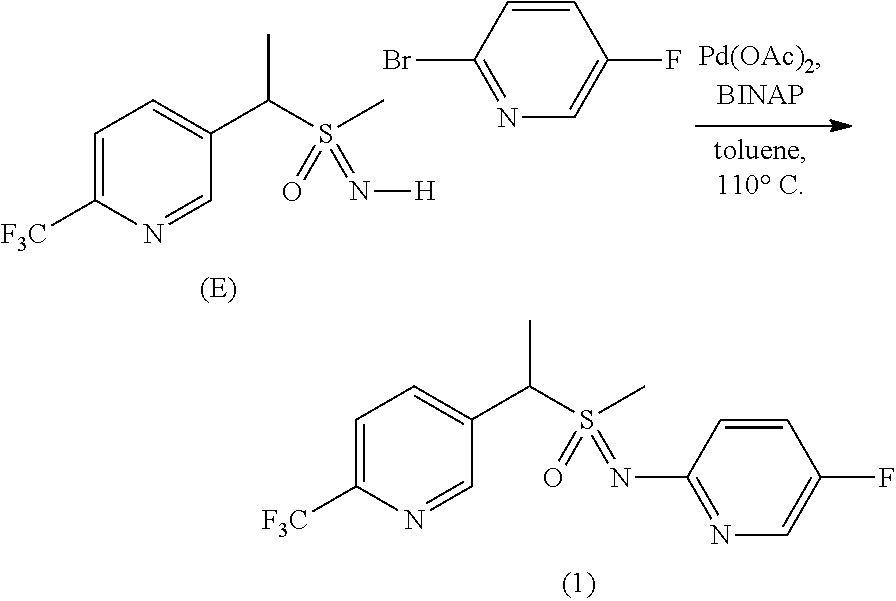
C1=C([F3C])N=CC(C(S(C)(=N[H])=O)C)=C1.C1=CC(Br)=NC=C1F.C1=C([F3C])N=CC(C(S(C)(=NC2=NC=C(F)C=C2)=O)C)=C1
